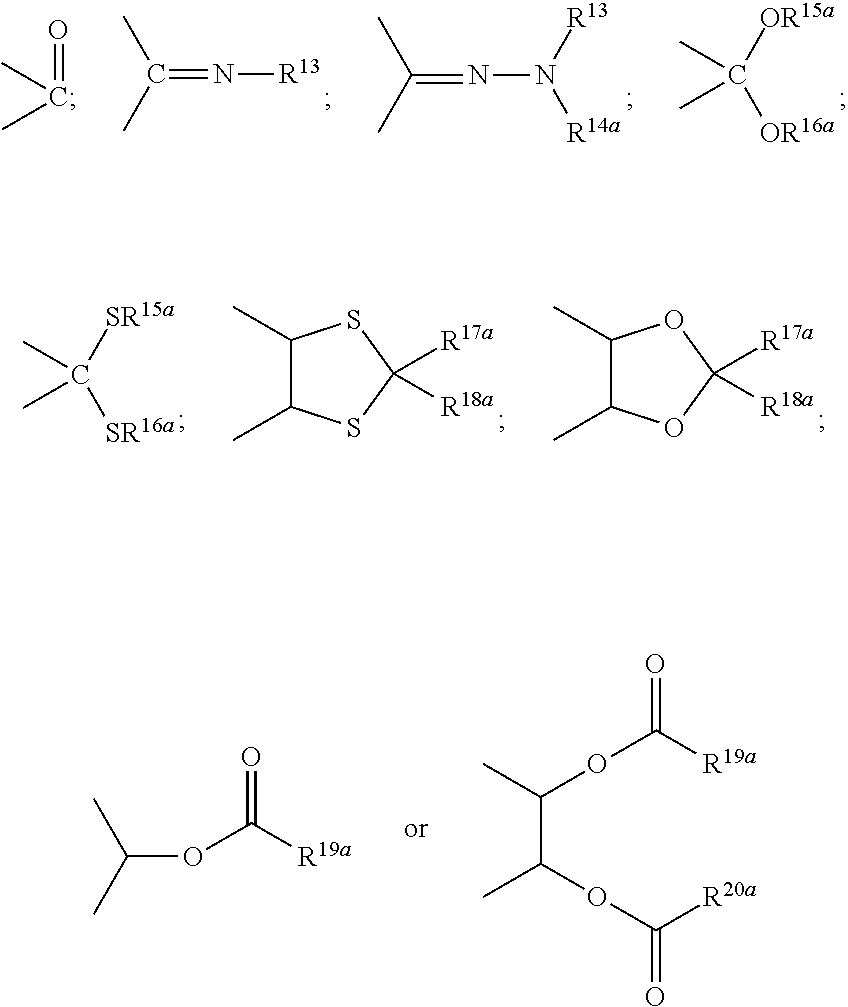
C([OR15a])([OR16a])(C)C.C(=NN([R13])[R14a])(C)C.C(=N[R13])(C)C.O=C(C)C.C1(C)C(C)OC([R17a])([R18a])O1.C1(C)C(C)SC([R17a])([R18a])S1.C([SR15a])([SR16a])(C)C.O=C(OC(C)C)[R19a].O=C(OC(C(OC(=O)[R20a])C)C)[R19a]
